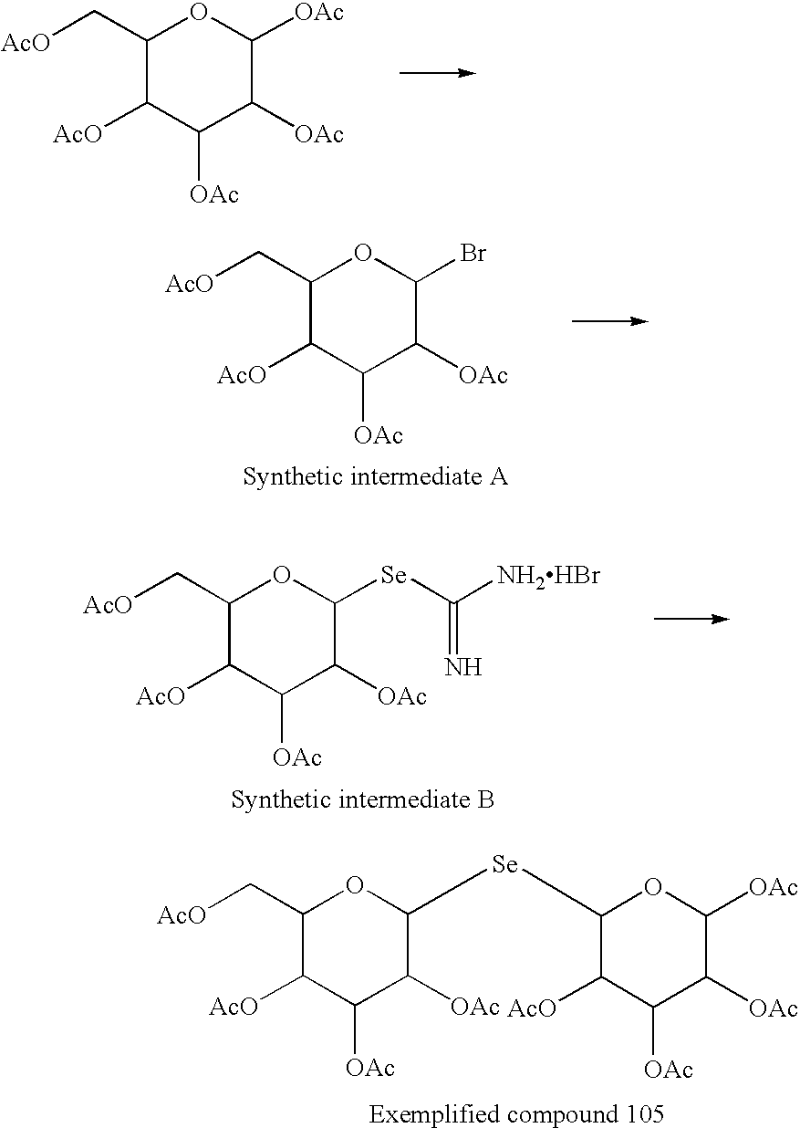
C1(C[AcO])C([AcO])C([OAc])C([OAc])C([OAc])O1.C1(C[AcO])C([AcO])C([OAc])C([OAc])C(Br)O1.C1(C[AcO])C([AcO])C([OAc])C([OAc])C([Se]C([NH2HBr])=N)O1.C1(C[AcO])C([AcO])C([OAc])C([OAc])C([Se]C2C([AcO])C([OAc])C([OAc])C([OAc])O2)O1
